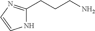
N1C(CCCN)=NC=C1
